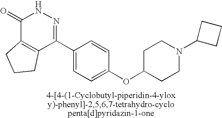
C1(C2=NNC(=O)C3=C2CCC3)=CC=C(OC2CCN(C3CCC3)CC2)C=C1
